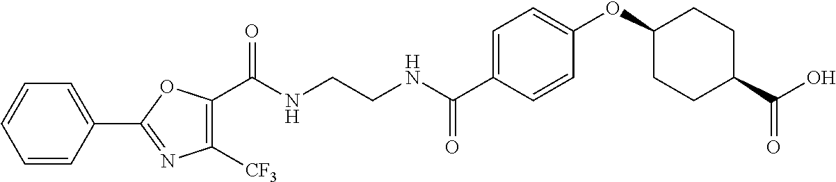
C1(C(NCCNC(C2=CC=C(OC3CCC(C(O)=O)CC3)C=C2)=O)=O)=C([CF3])N=C(C2=CC=CC=C2)O1
